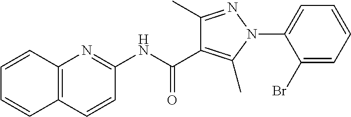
N(C(=O)C1=C(C)N(C2=CC=CC=C2Br)N=C1C)C1=NC2=C(C=C1)C=CC=C2
